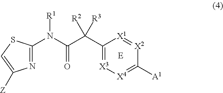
N(C(C(C1=[X3][X4]=C([A1])[X2]=[X1]1)([R2])[R3])=O)([R1])C1=NC([Z])=CS1
